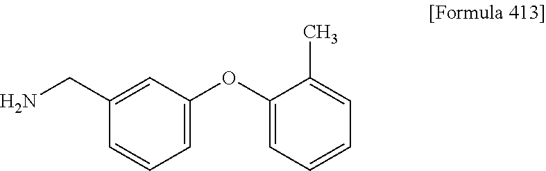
NCC1=CC(OC2=CC=CC=C2C)=CC=C1
